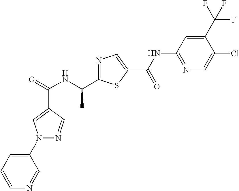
C(=O)(NC(C1=NC=C(C(NC2=NC=C(Cl)C(C(F)(F)F)=C2)=O)S1)C)C1=CN(C2=CC=CN=C2)N=C1
